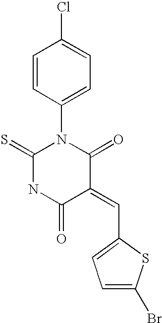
C1=CC(N2C(=S)NC(=O)C(=CC3=CC=C(Br)S3)C2=O)=CC=C1Cl
